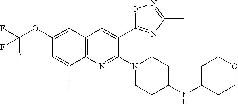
C1(OC(F)(F)F)=CC2=C(N=C(N3CCC(NC4CCOCC4)CC3)C(C3=NC(C)=NO3)=C2C)C(F)=C1
